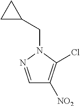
C1=NN(CC2CC2)C(Cl)=C1[NO2]
